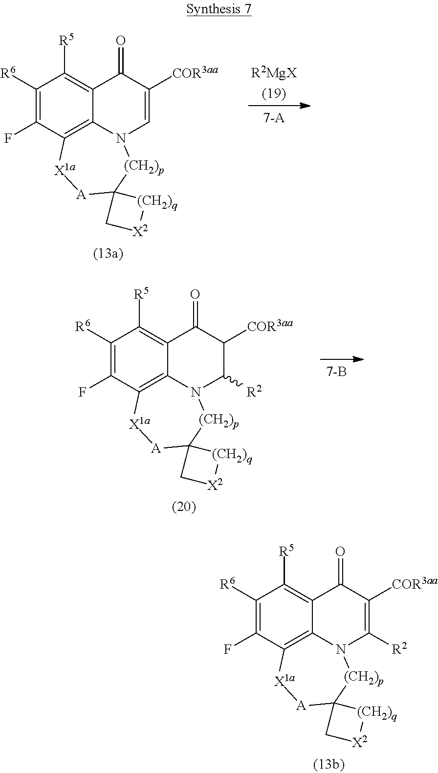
C1([R6])=C(F)C2=C3C(=C1[R5])C(=O)C([COR3aa])=CN3[(CH2)p]C1([A][X1a]2)C[X2][(CH2)q]1.C1([R6])=C(F)C2=C3C(=C1[R5])C(=O)C([COR3aa])=C([R2])N3[(CH2)p]C1([A][X1a]2)C[X2][(CH2)q]1.C1([R6])=C(F)C2=C3C(=C1[R5])C(=O)C([COR3aa])C([R2])N3[(CH2)p]C1([A][X1a]2)C[X2][(CH2)q]1
